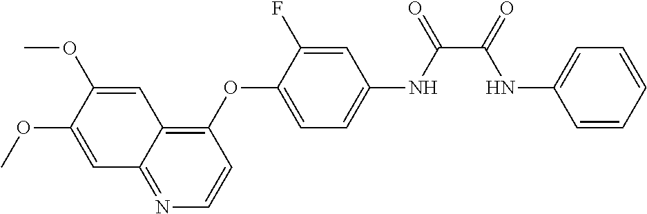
C1=C(OC)C(OC)=CC2=C(OC3=CC=C(NC(=O)C(=O)NC4=CC=CC=C4)C=C3F)C=CN=C12
